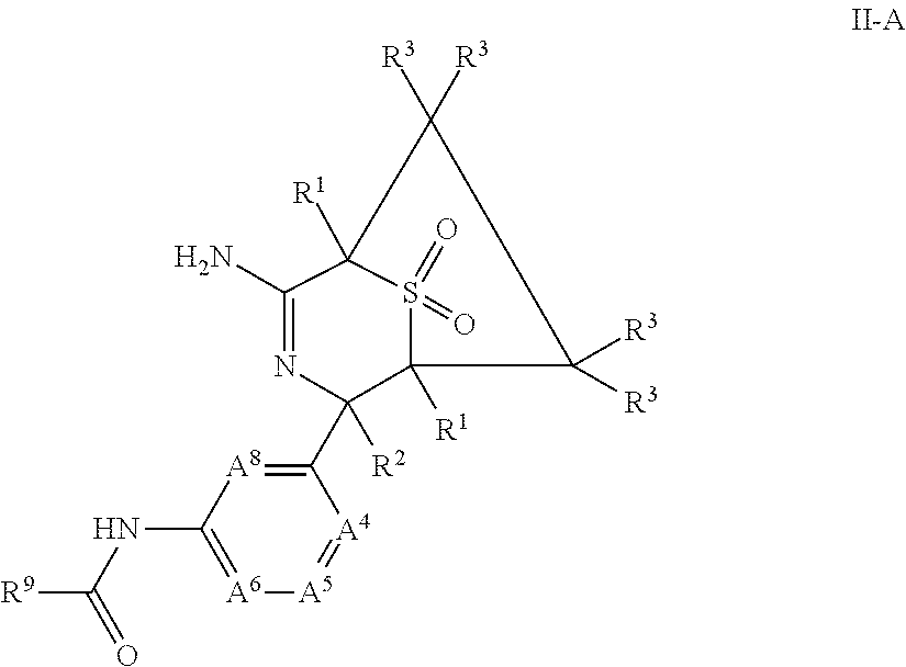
C1(N)=NC([R2])(C2=[A8]C(NC([R9])=O)=[A6][A5]=[A4]2)C2([R1])S(=O)(=O)C1([R1])C([R3])([R3])C2([R3])[R3]
